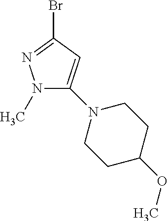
N1(C)C(N2CCC(OC)CC2)=CC(Br)=N1
